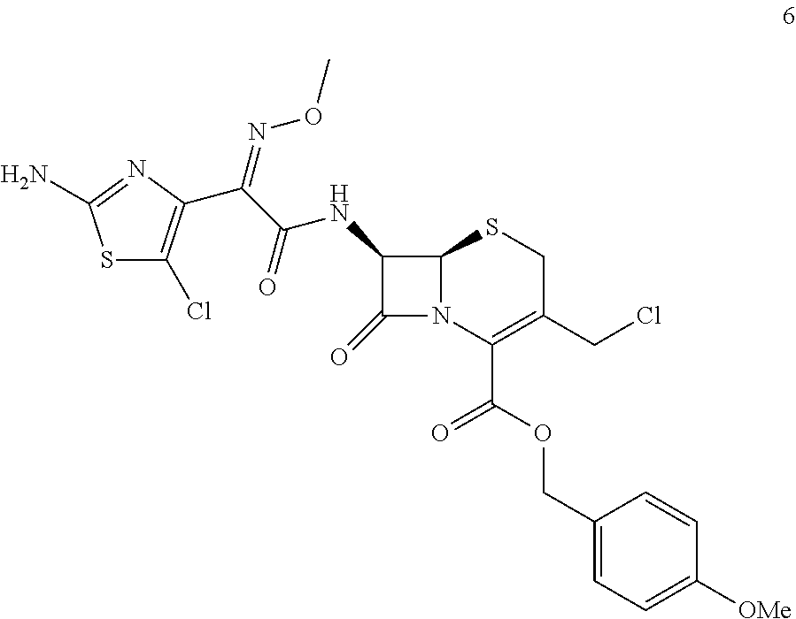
S1C(Cl)=C(C(C(=O)NC2C(=O)N3C2SCC(CCl)=C3C(OCC2=CC=C([OMe])C=C2)=O)=NOC)N=C1N
